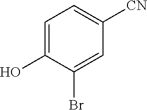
C1=C(O)C(Br)=CC([CN])=C1
